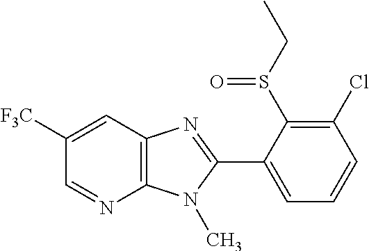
C12=C(C=C([F3C])C=N1)N=C(C1=CC=CC(Cl)=C1S(CC)=O)N2C
